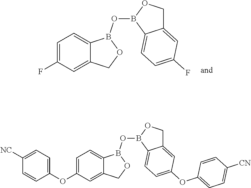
C1=C(F)C=C2C(=C1)B(OB1OCC3=CC(F)=CC=C31)OC2.C1=C(OC2=CC=C([NC])C=C2)C=C2C(=C1)B(OB1OCC3=CC(OC4=CC=C([CN])C=C4)=CC=C31)OC2
